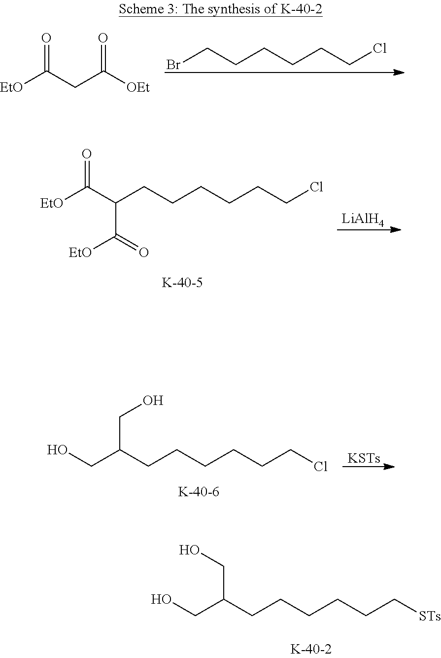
BrCCCCCCCl.[EtO]C(CC([OEt])=O)=O.[EtO]C(C(CCCCCCCl)C(=O)[EtO])=O.[LiAlH4].OCC(CCCCCC[STs])CO.OCC(CCCCCCCl)CO.[KSTs]
